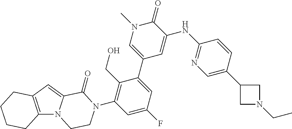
C12=C(C=C3N1CCN(C1=C(CO)C(C4=CN(C)C(=O)C(NC5=NC=C(C6CN(CC)C6)C=C5)=C4)=CC(F)=C1)C3=O)CCCC2
